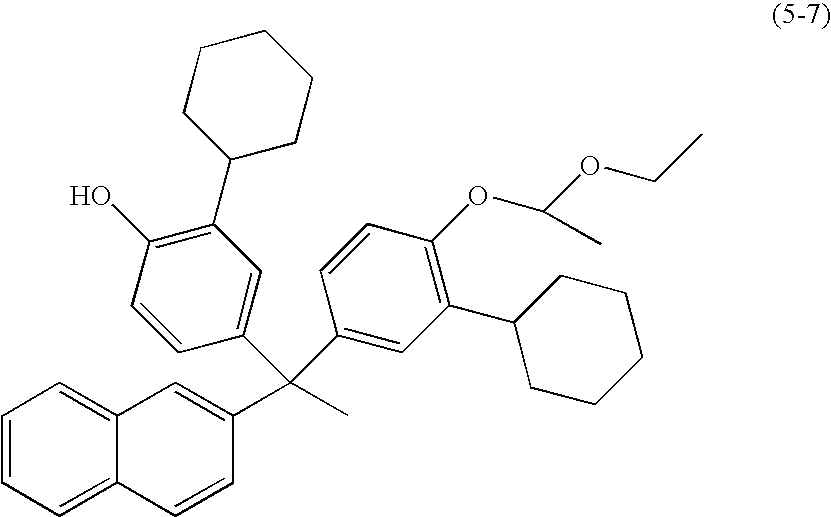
C1=CC=C2C(=C1)C=C(C(C)(C1=CC(C3CCCCC3)=C(O)C=C1)C1=CC(C3CCCCC3)=C(OC(OCC)C)C=C1)C=C2
